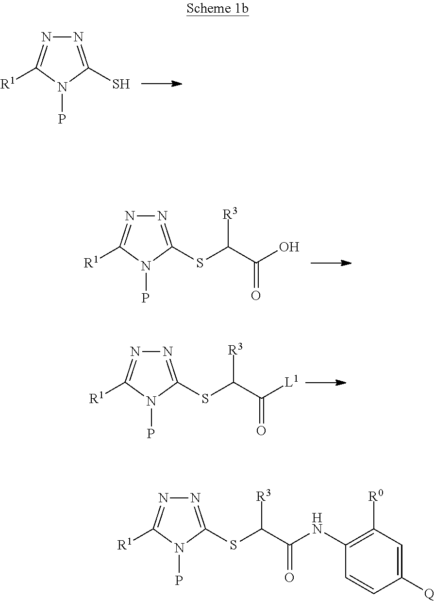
N1=C(SC([R3])C([L1])=O)N(P)C([R1])=N1.N1=C(S)N(P)C([R1])=N1.N1=C(SC([R3])C(O)=O)N(P)C([R1])=N1.N1=C(SC([R3])C(NC2=C([R0])C=C([Q])C=C2)=O)N(P)C([R1])=N1
